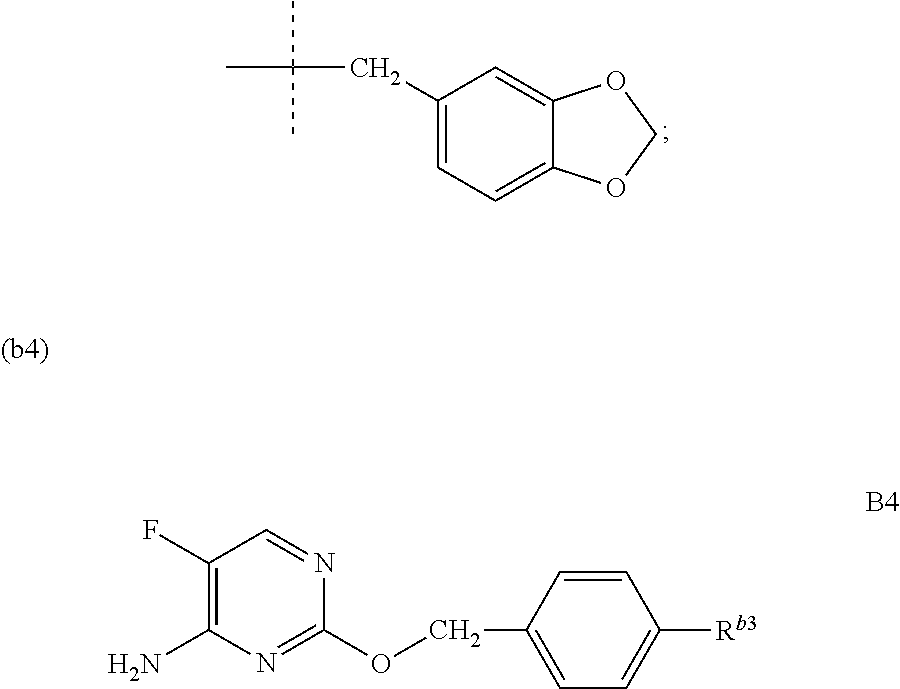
CC(CC1=CC=C2C(=C1)OCO2)(C)C.FC1=C(N)N=C(OCC2=CC=C([Rb3])C=C2)N=C1
